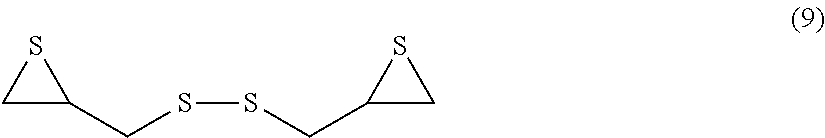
S(SCC1CS1)CC1SC1
